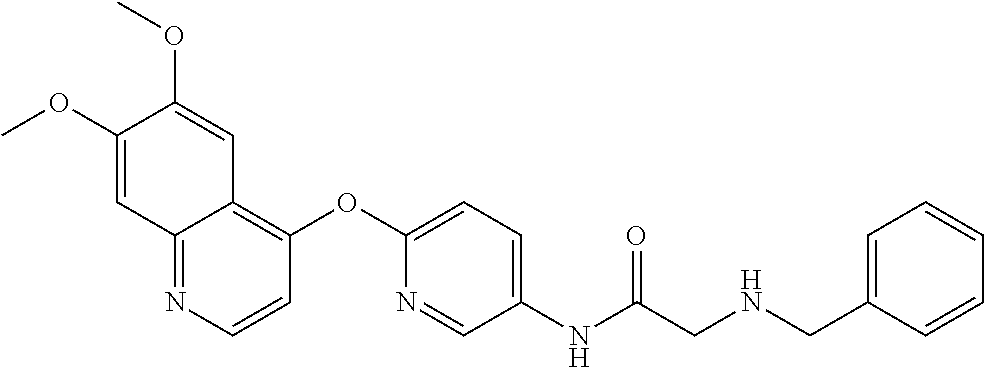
C1(OC)=CC2=NC=CC(OC3=CC=C(NC(=O)CNCC4=CC=CC=C4)C=N3)=C2C=C1OC
